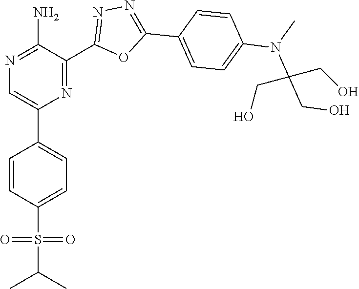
N1=C(N)C(C2=NN=C(C3=CC=C(N(C)C(CO)(CO)CO)C=C3)O2)=NC(C2=CC=C(S(C(C)C)(=O)=O)C=C2)=C1
